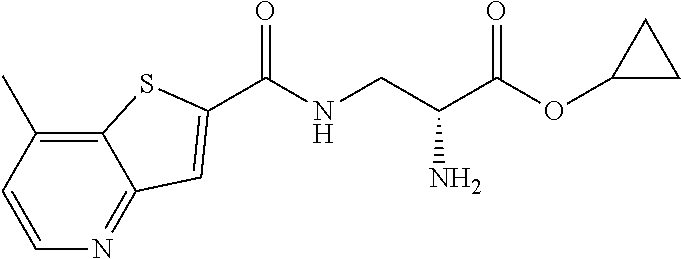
C1=CC(C)=C2C(=N1)C=C(C(NCC(C(OC1CC1)=O)N)=O)S2
